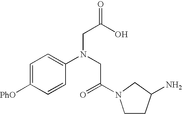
C1=C([PhO])C=CC(N(CC(=O)N2CCC(N)C2)CC(=O)O)=C1
